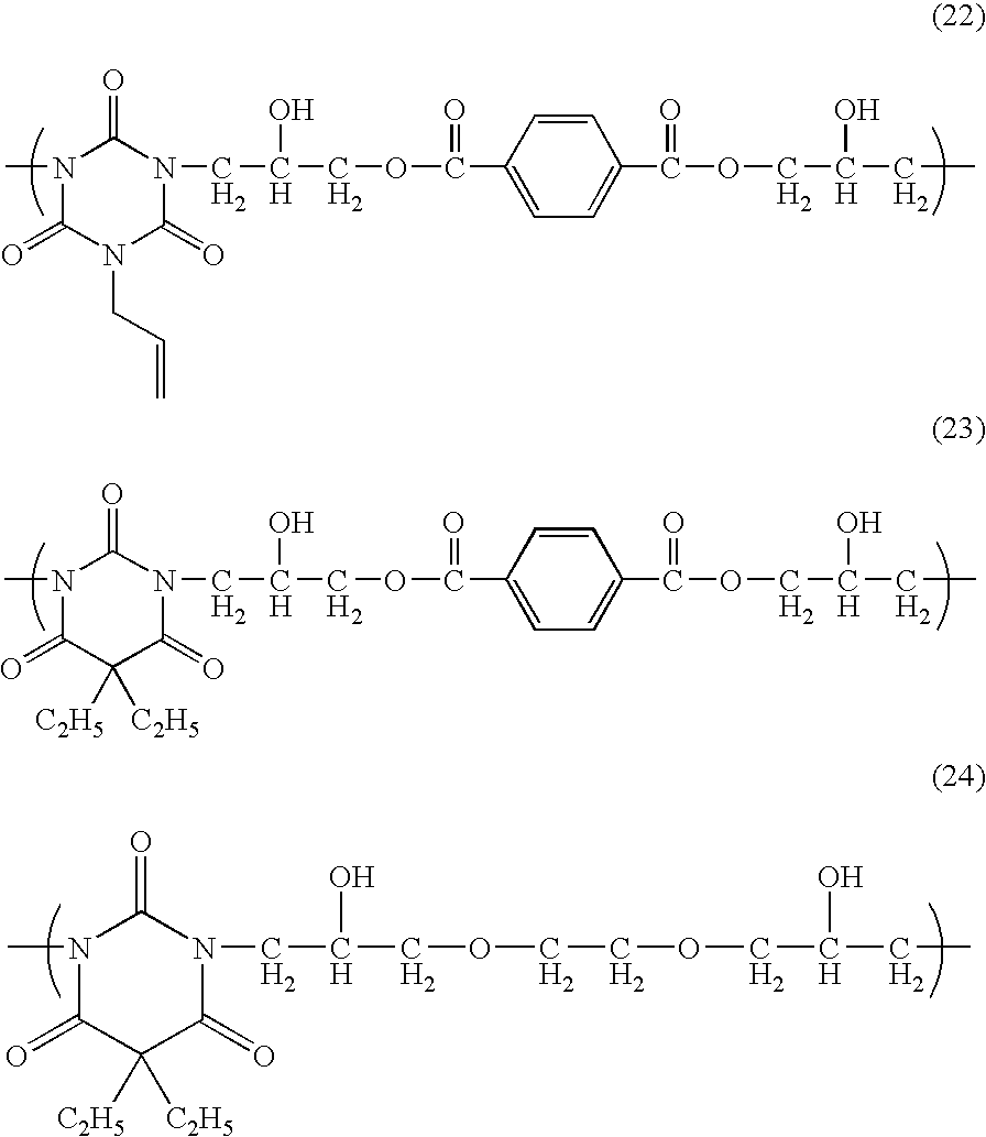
N1(C)C(=O)C([C2H5])([C2H5])C(=O)N(CC(O)COC(=O)C2=CC=C(C(OCC(O)CC)=O)C=C2)C1=O.N1(C)C(=O)C([C2H5])([C2H5])C(=O)N(CC(O)COCCOCC(O)CC)C1=O.N1(C)C(=O)N(CC=C)C(=O)N(CC(O)COC(=O)C2=CC=C(C(OCC(O)CC)=O)C=C2)C1=O
